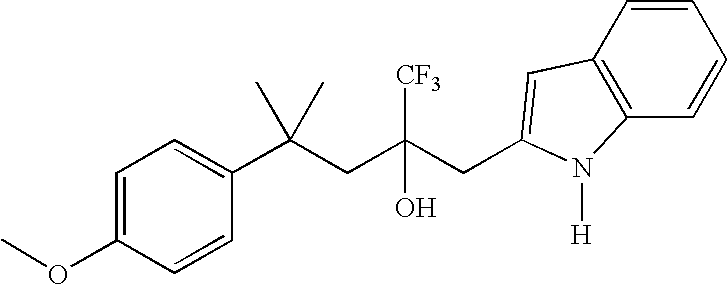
C1=C(OC)C=CC(C(CC(CC2=CC3=C(C=CC=C3)N2[H])([CF3])O)(C)C)=C1
